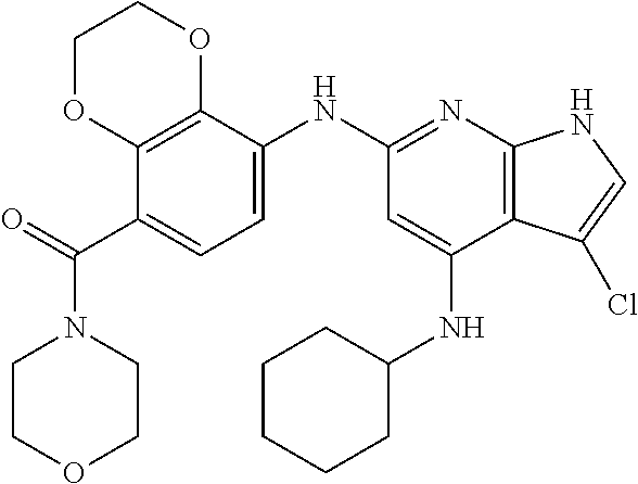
C1COCCN1C(C1=CC=C(NC2=NC3=C(C(NC4CCCCC4)=C2)C(Cl)=CN3)C2=C1OCCO2)=O
